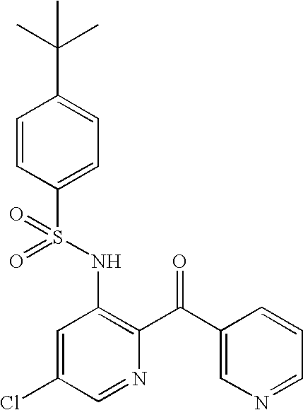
O=S(NC1=C(C(=O)C2=CN=CC=C2)N=CC(Cl)=C1)(=O)C1=CC=C(C(C)(C)C)C=C1
